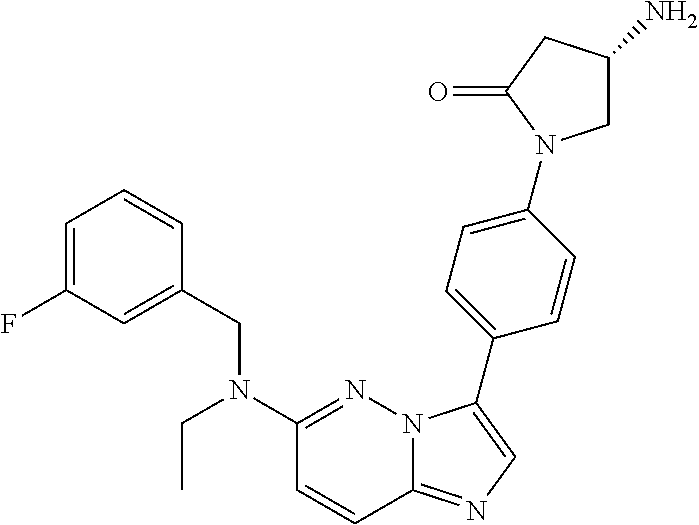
C1=C(F)C=C(CN(C2=NN3C(=NC=C3C3=CC=C(N4CC(N)CC4=O)C=C3)C=C2)CC)C=C1
